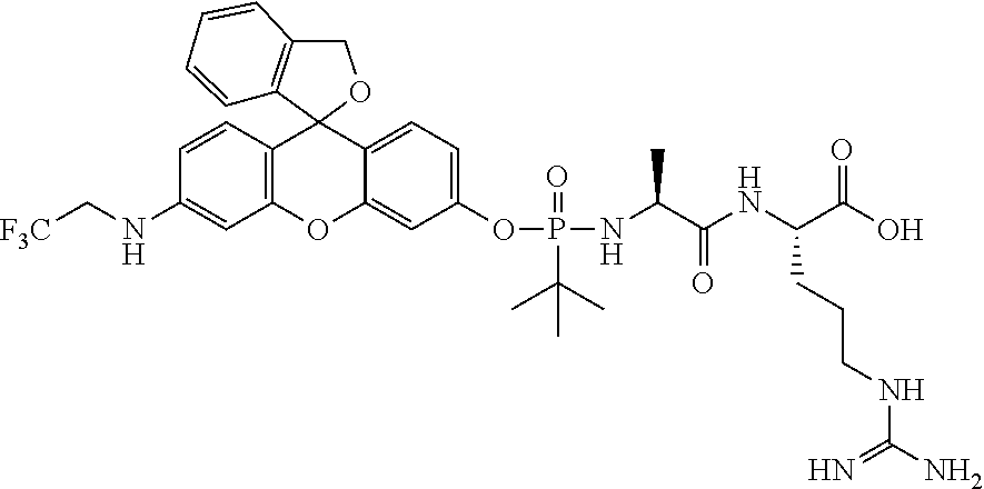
N(C[F3C])C1=CC2=C(C=C1)C1(OCC3=C1C=CC=C3)C1=CC=C(OP(=O)(C(C)(C)C)NC(C(=O)NC(C(=O)O)CCCNC(=N)N)C)C=C1O2
